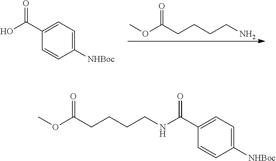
NCCCCC(OC)=O.C1(C(O)=O)=CC=C([NHBoc])C=C1.N(CCCCC(OC)=O)C(C1=CC=C([NHBoc])C=C1)=O
